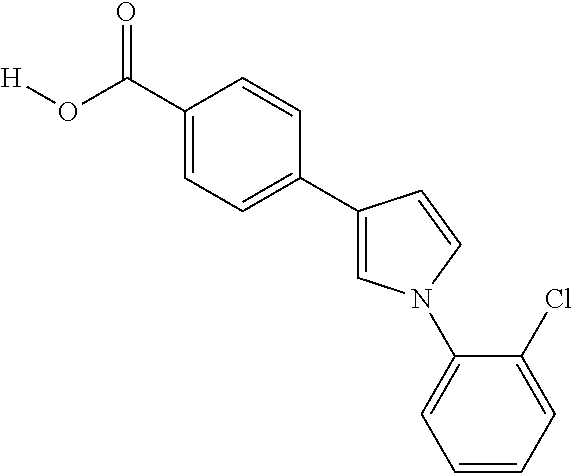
C1(C(O[H])=O)=CC=C(C2=CN(C3=CC=CC=C3Cl)C=C2)C=C1
